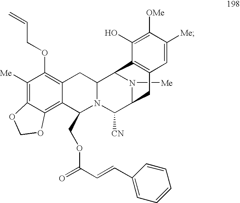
C1([Me])=C2C(=C3C(=C1OCC=C)CC1N(C3COC(C=CC3=CC=CC=C3)=O)C([CN])C3N([Me])C1C1=C(C3)C=C([Me])C([OMe])=C1O)OCO2
